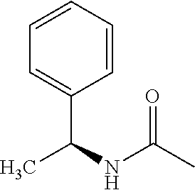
C1=C(C(NC(C)=O)C)C=CC=C1
